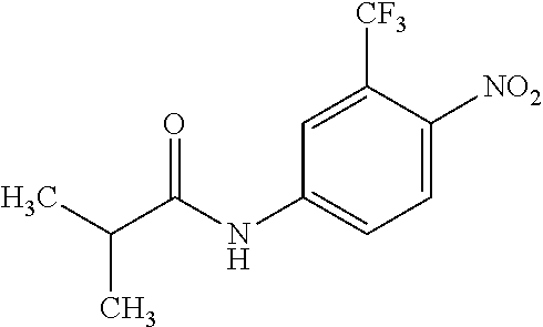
C(C(NC1=CC=C([NO2])C([CF3])=C1)=O)(C)C
